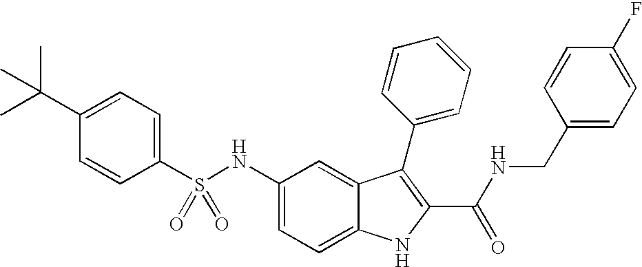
C1(C(C)(C)C)=CC=C(S(NC2=CC=C3C(=C2)C(C2=CC=CC=C2)=C(C(NCC2=CC=C(F)C=C2)=O)N3)(=O)=O)C=C1
